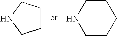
N1CCCCC1.C1CCNC1
